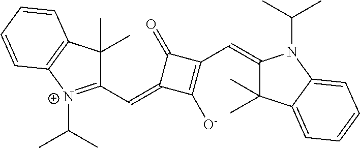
C1(C=C2C([O-])=C(C=C3C(C)(C)C4=CC=CC=C4N3C(C)C)C2=O)=[N+](C(C)C)C2=C(C1(C)C)C=CC=C2
